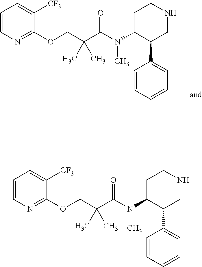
C1=CN=C(OCC(C(N(C2C(C3=CC=CC=C3)CNCC2)C)=O)(C)C)C([CF3])=C1.C1=CN=C(OCC(C(N(C2C(C3=CC=CC=C3)CNCC2)C)=O)(C)C)C([CF3])=C1
